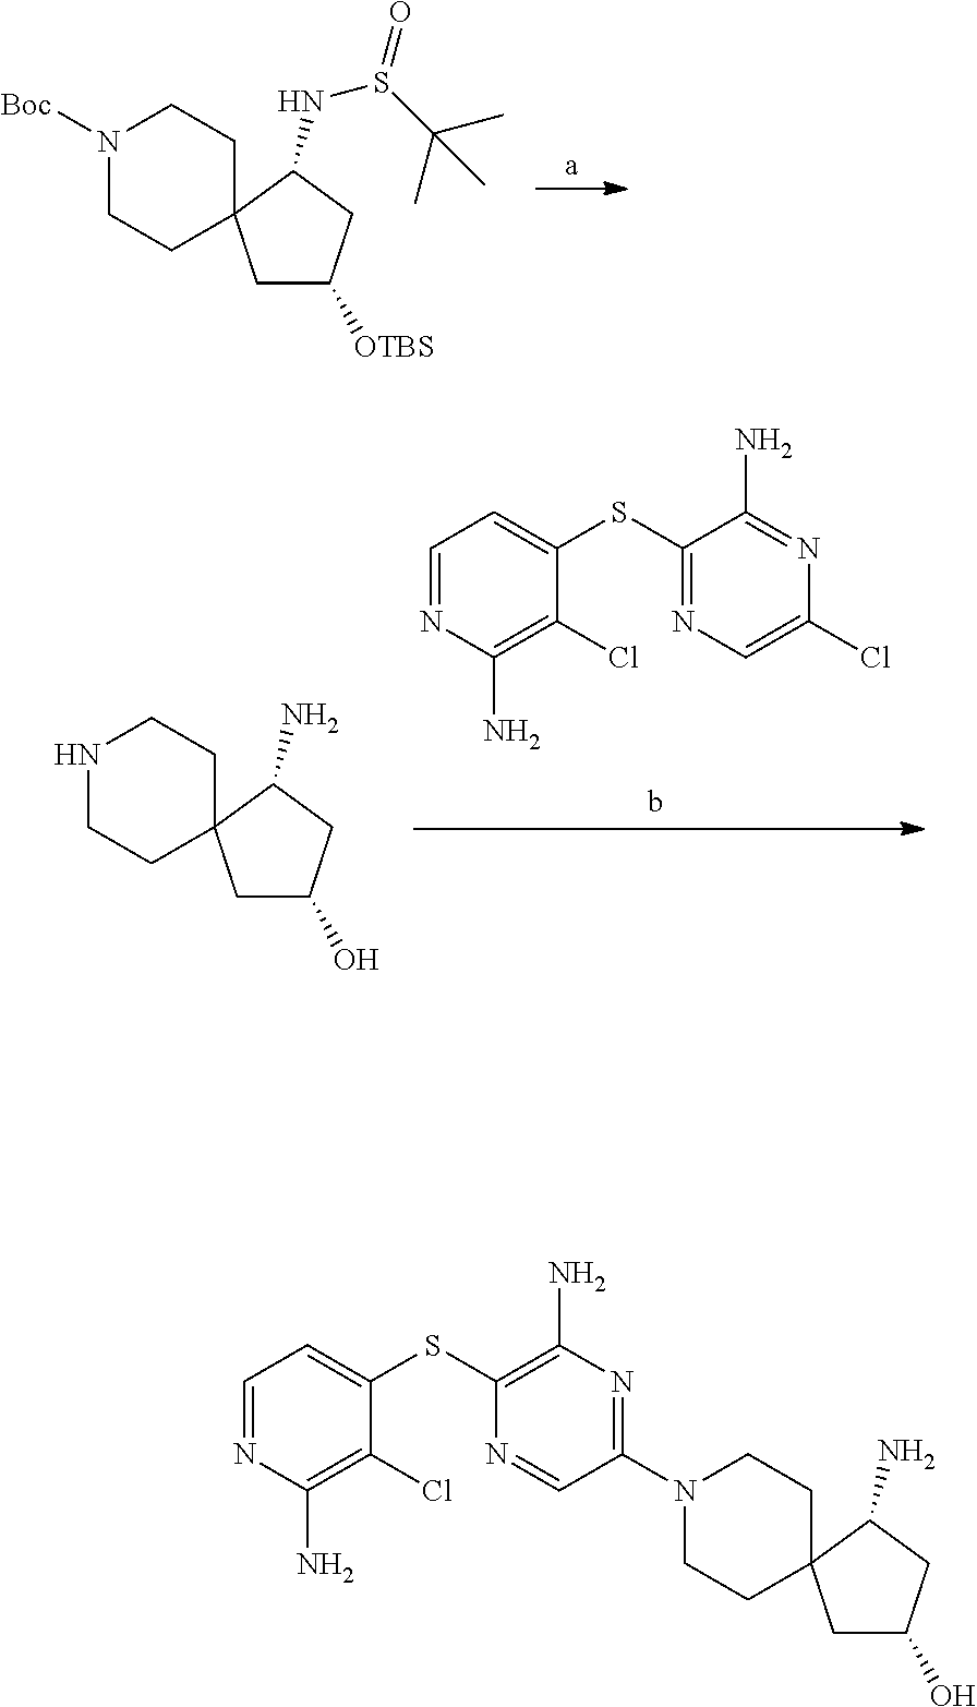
[Boc]N1CCC2(CC1)CC([OTBS])CC2NS(=O)C(C)(C)C.C1(SC2=CC=NC(N)=C2Cl)=NC=C(Cl)N=C1N.N1CCC2(CC1)CC(O)CC2N.C1(SC2=CC=NC(N)=C2Cl)=C(N)N=C(N2CCC3(CC2)CC(O)CC3N)C=N1
